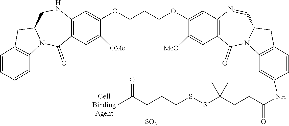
C12=C(C=C([OMe])C(OCCCOC3=CC4=C(C=C3[MeO])C(=O)N3C(C=N4)CC4=C3C=C(NC(CCC(SSCCC(C(C)=O)[SO3])(C)C)=O)C=C4)=C1)C(=O)N1C(CN2)CC2=C1C=CC=C2
